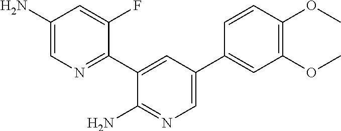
C1(N)=CN=C(C2=CC(C3=CC(OC)=C(OC)C=C3)=CN=C2N)C(F)=C1
